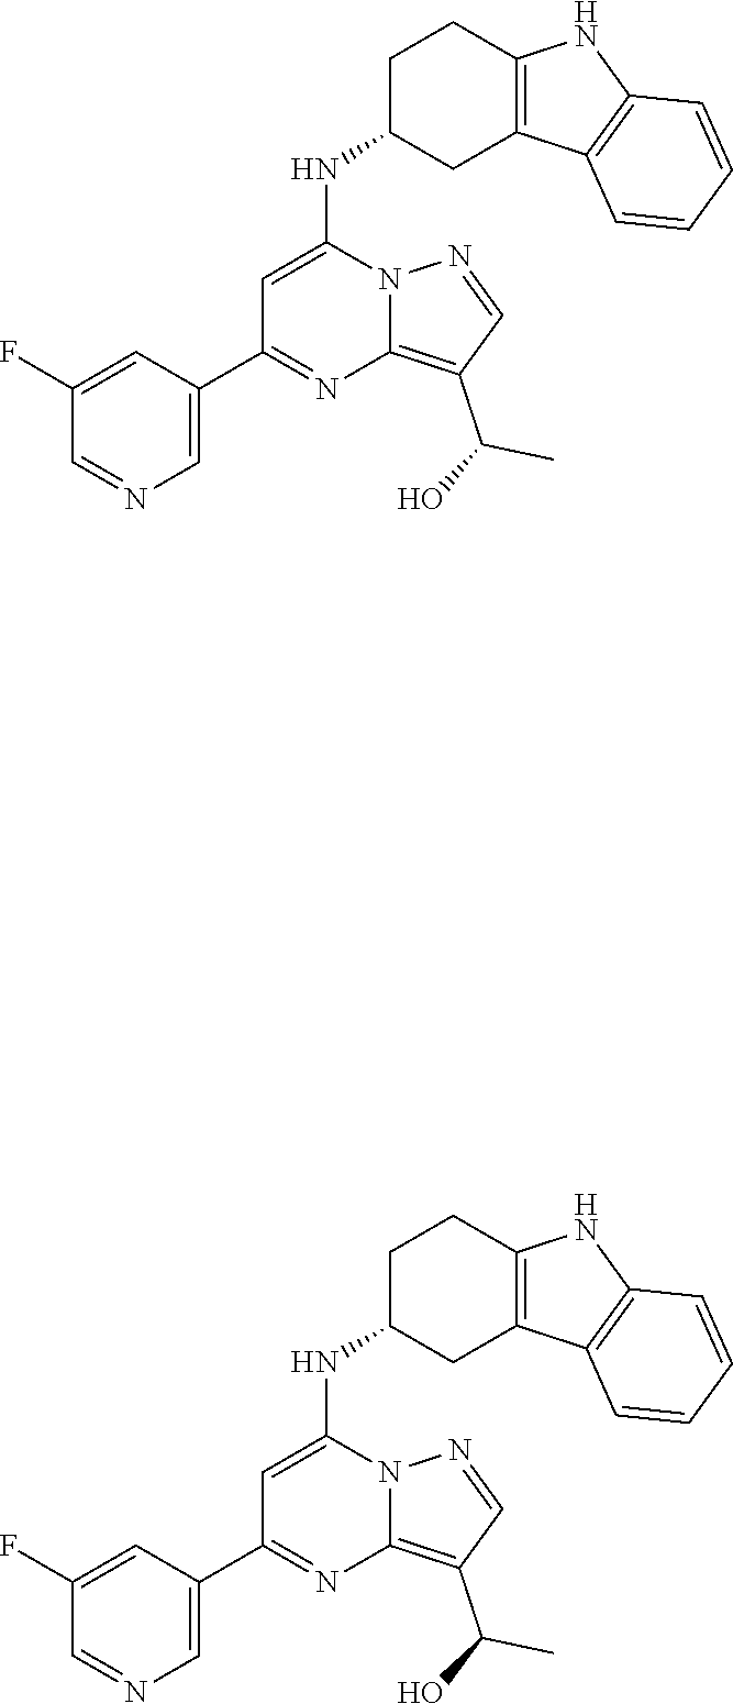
C1=C(NC2CC3=C(CC2)NC2=C3C=CC=C2)N2C(=C(C(C)O)C=N2)N=C1C1=CN=CC(F)=C1.C1=C(NC2CC3=C(CC2)NC2=C3C=CC=C2)N2C(=C(C(C)O)C=N2)N=C1C1=CN=CC(F)=C1
